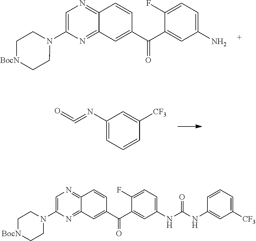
C1(N2CC[BocN]CC2)=CN=C2C(=N1)C=C(C(=O)C1=CC(N)=CC=C1F)C=C2.C1(N=C=O)=CC=CC([CF3])=C1.C1(N2CC[BocN]CC2)=CN=C2C(=N1)C=C(C(=O)C1=CC(NC(=O)NC3=CC([CF3])=CC=C3)=CC=C1F)C=C2
